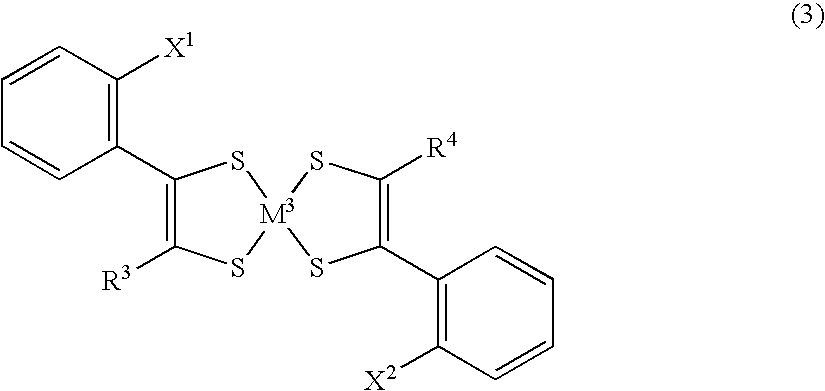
C1([R3])=C(C2=C([X1])C=CC=C2)S[M3]2(S1)SC(C1=C([X2])C=CC=C1)=C([R4])S2
